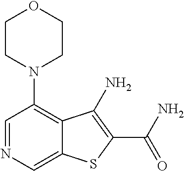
C1=NC=C2C(=C1N1CCOCC1)C(N)=C(C(N)=O)S2
